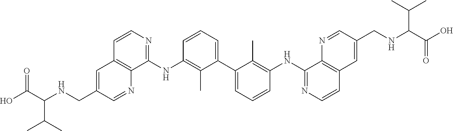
C1=CC=C(C2=CC=CC(NC3=NC=CC4=C3N=CC(CNC(C(O)=O)C(C)C)=C4)=C2C)C(C)=C1NC1=NC=CC2=C1N=CC(CNC(C(O)=O)C(C)C)=C2
